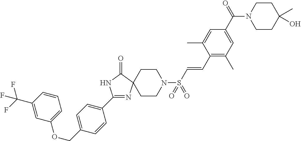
C1(C2=CC=C(COC3=CC=CC(C(F)(F)F)=C3)C=C2)=NC2(C(=O)N1)CCN(S(C=CC1=C(C)C=C(C(N3CCC(O)(C)CC3)=O)C=C1C)(=O)=O)CC2
